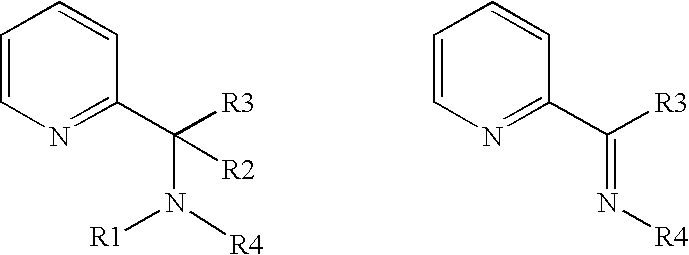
C1=CN=C(C(N([R4])[R1])([R2])[R3])C=C1.C1=CN=C(C(=N[R4])[R3])C=C1
